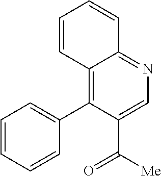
C1=CC2=C(C3=CC=CC=C3)C(C([Me])=O)=CN=C2C=C1
